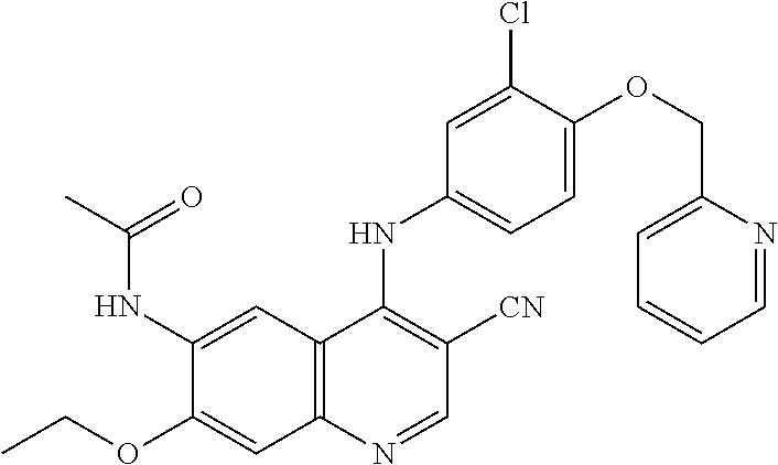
CC(=O)NC1=CC2=C(C=C1OCC)N=CC([CN])=C2NC1=CC=C(OCC2=CC=CC=N2)C(Cl)=C1
